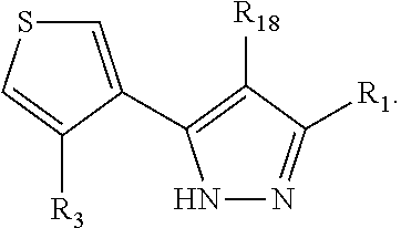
C1=C(C2=C([R18])C([R1])=NN2)C([R3])=CS1
